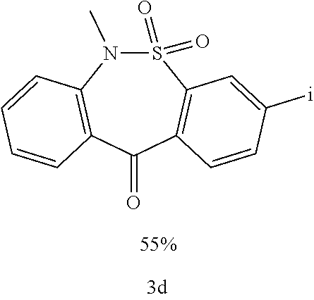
S1(=O)(=O)N(C)C2=C(C(=O)C3=C1C=C([i])C=C3)C=CC=C2
